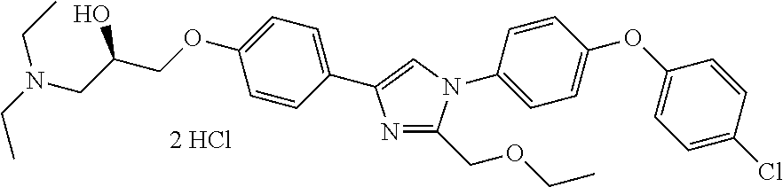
C1=CC(C2=CN(C3=CC=C(OC4=CC=C(Cl)C=C4)C=C3)C(COCC)=N2)=CC=C1OCC(CN(CC)CC)O
